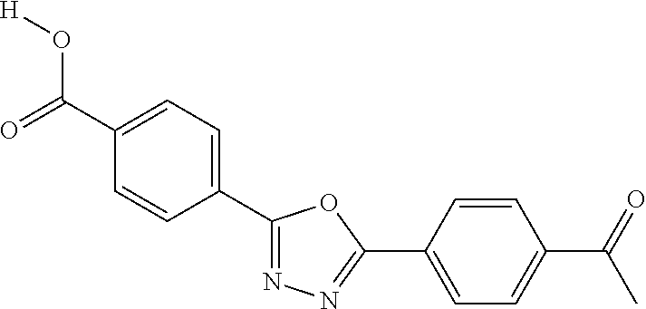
[H]OC(=O)C1=CC=C(C2=NN=C(C3=CC=C(C(C)=O)C=C3)O2)C=C1
